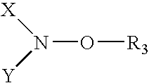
N(O[R3])([X])[Y]
